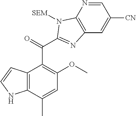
C12=C(C(C)=CC(OC)=C1C(C1=NC3=C(N=CC([CN])=C3)N1[SEM])=O)NC=C2
